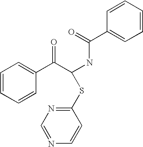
C1=CC=CC(C(=O)C(NC(C2=CC=CC=C2)=O)SC2=NC=NC=C2)=C1
